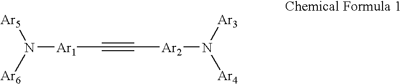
N([Ar1]C#C[Ar2]N([Ar4])[Ar3])([Ar6])[Ar5]
